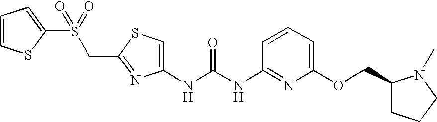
N(C(NC1=NC(OCC2CCCN2C)=CC=C1)=O)C1=CSC(CS(C2=CC=CS2)(=O)=O)=N1
